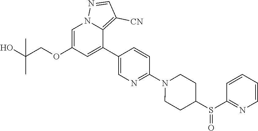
C1=C(OCC(O)(C)C)C=C(C2=CN=C(N3CCC(S(=O)C4=NC=CC=C4)CC3)C=C2)C2=C([CN])C=NN12
